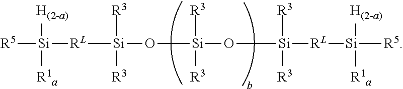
[R5][Si]([RL][Si](O[Si](O[Si]([RL][Si]([R5])([H(2-a)])[R1a])([R3])[R3])([R3])[R3])([R3])[R3])([H(2-a)])[R1a]
